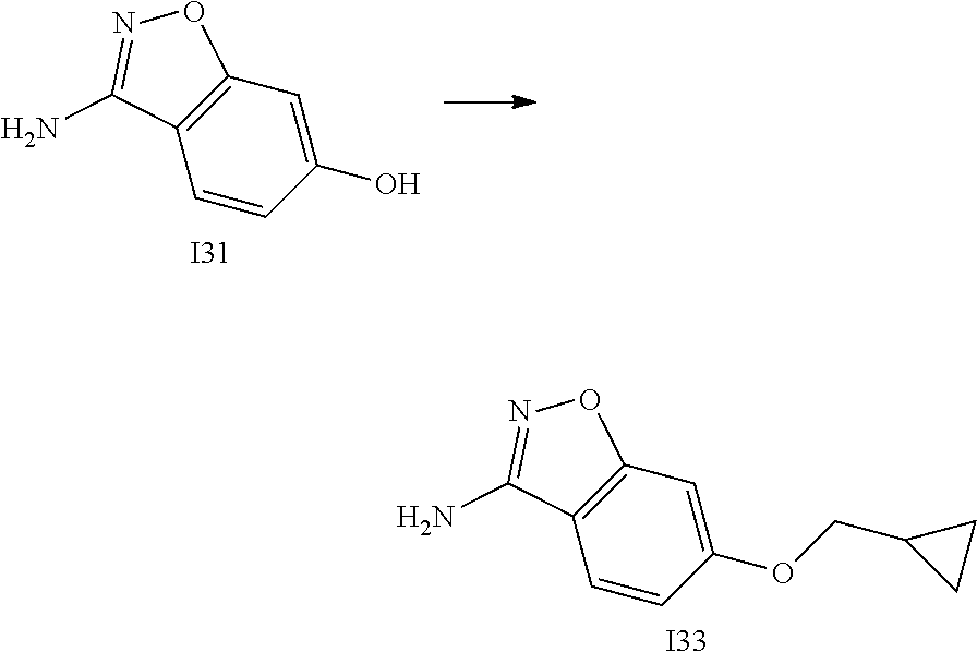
C12=C(C=CC(O)=C1)C(N)=NO2.[I31].C12=C(C=CC(OCC3CC3)=C1)C(N)=NO2.[I33]
